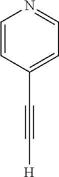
C1(C#C[H])=CC=NC=C1
